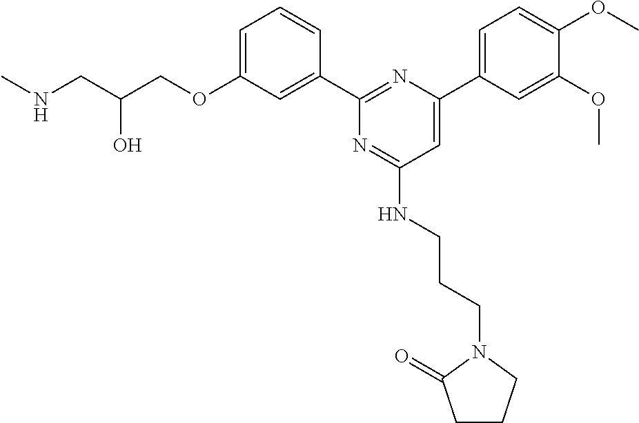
C1=C(OCC(CNC)O)C=C(C2=NC(C3=CC=C(OC)C(OC)=C3)=CC(NCCCN3C(=O)CCC3)=N2)C=C1
